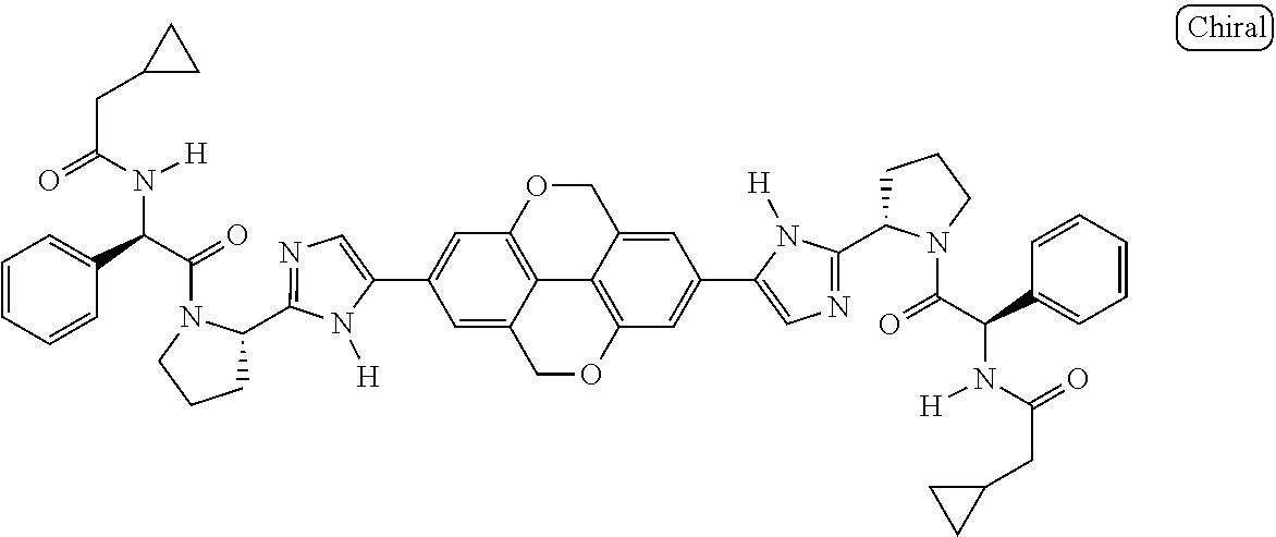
C1(C2=CC3=C4C(=C2)COC2=C4C(=CC(C4=CN=C(C5CCCN5C(=O)C(C5=CC=CC=C5)N([H])C(=O)CC5CC5)N4[H])=C2)CO3)=CN=C(C2CCCN2C(=O)C(C2=CC=CC=C2)N([H])C(=O)CC2CC2)N1[H]
